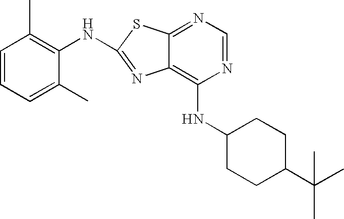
C1(NC2=C3C(=NC=N2)SC(NC2=C(C)C=CC=C2C)=N3)CCC(C(C)(C)C)CC1
